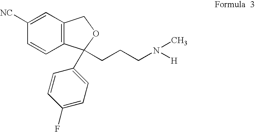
C1([NC])=CC2=C(C=C1)C(CCCN(C)[H])(C1=CC=C(F)C=C1)OC2
